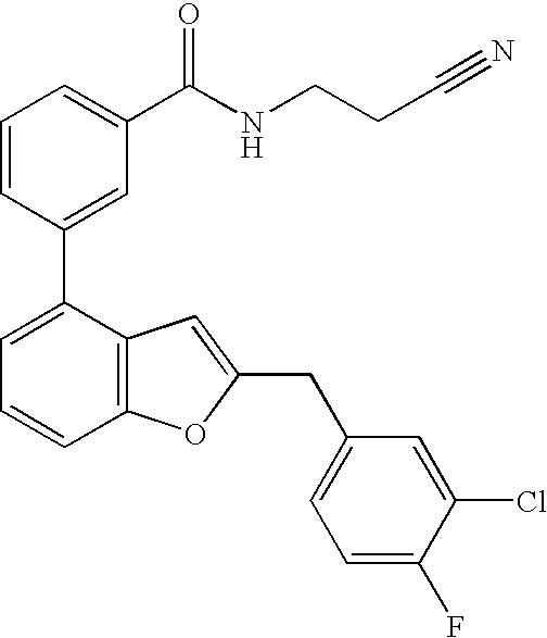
C1=CC(C2=CC=CC3=C2C=C(CC2=CC=C(F)C(Cl)=C2)O3)=CC(C(NCCC#N)=O)=C1
